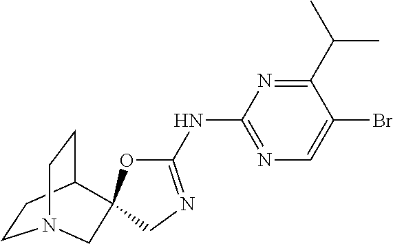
C1(NC2=NC=C(Br)C(C(C)C)=N2)=NCC2(O1)C1CCN(CC1)C2
